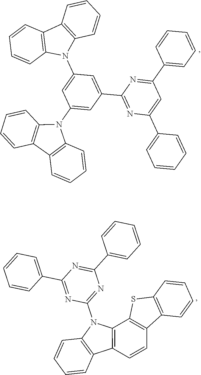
C12=C(C=CC=C1)N(C1=CC(N3C4=C(C=CC=C4)C4=C3C=CC=C4)=CC(C3=NC(C4=CC=CC=C4)=CC(C4=CC=CC=C4)=N3)=C1)C1=C2C=CC=C1.C12=C(C3=C(C4=C(C=C3)C3=C(C=CC=C3)N4C3=NC(C4=CC=CC=C4)=NC(C4=CC=CC=C4)=N3)S1)C=CC=C2
